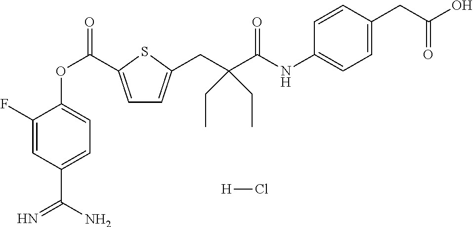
C1(F)=CC(C(N)=N)=CC=C1OC(=O)C1=CC=C(CC(C(NC2=CC=C(CC(O)=O)C=C2)=O)(CC)CC)S1.[H]Cl
